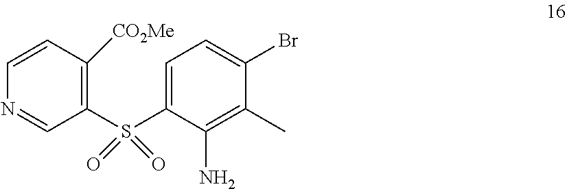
C1(S(C2=CC=C(Br)C(C)=C2N)(=O)=O)=C([CO2Me])C=CN=C1
